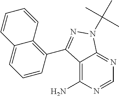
C12=C(N)N=CN=C1N(C(C)(C)C)N=C2C1=C2C(=CC=C1)C=CC=C2
